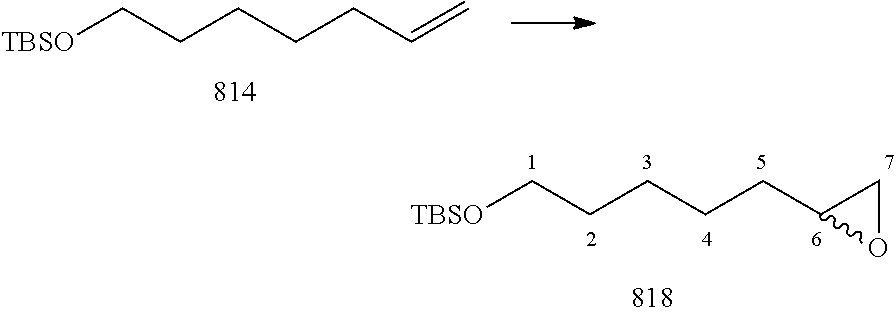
[TBSO]CCCCCC=C.[TBSO]CCCCCC1OC1
